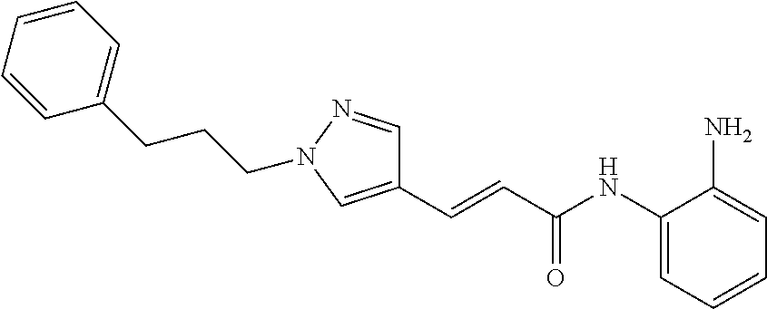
C(CN1N=CC(C=CC(NC2=CC=CC=C2N)=O)=C1)CC1=CC=CC=C1
